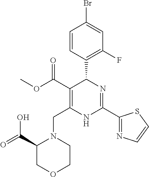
C1=CC(C2C(C(=O)OC)=C(CN3C(C(=O)O)COCC3)NC(C3=NC=CS3)=N2)=C(F)C=C1Br
